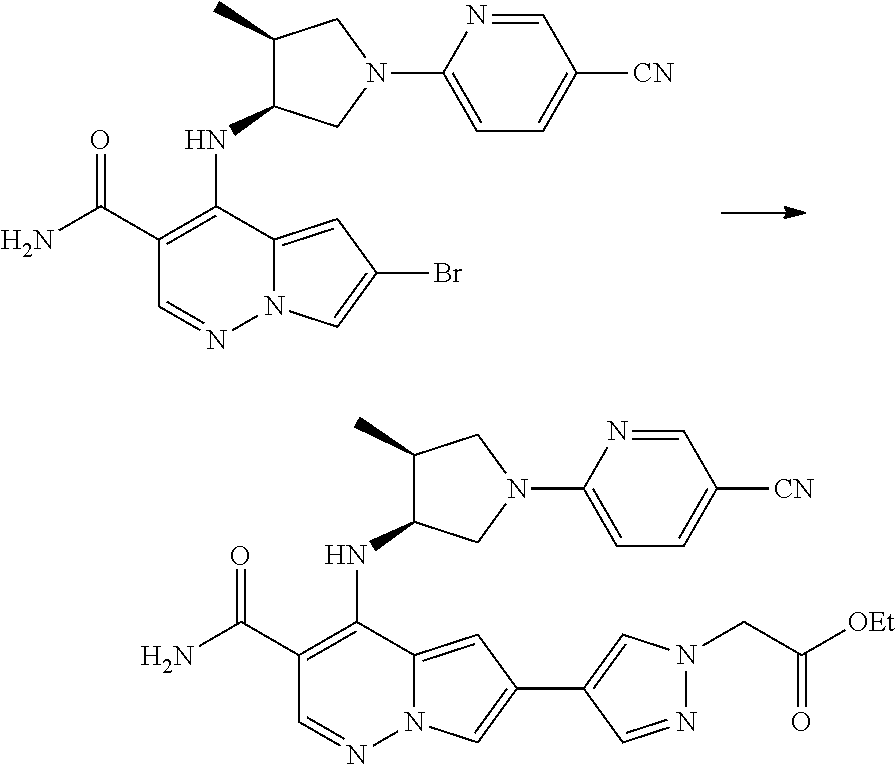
NC(C1=C(NC2C(C)CN(C3=CC=C([CN])C=N3)C2)C2=CC(Br)=CN2N=C1)=O.NC(C1=C(NC2C(C)CN(C3=CC=C([CN])C=N3)C2)C2=CC(C3=CN(CC([OEt])=O)N=C3)=CN2N=C1)=O
